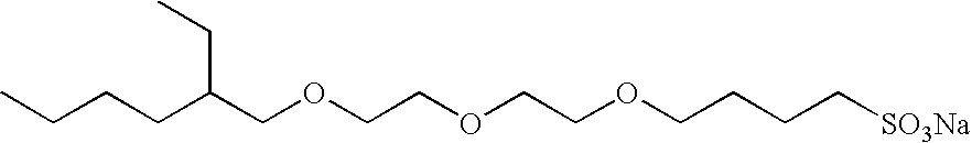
C(CCC(COCCOCCOCCCC[SO3Na])CC)C
